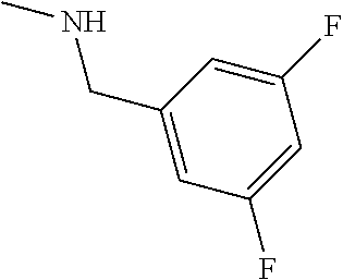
C1=C(F)C=C(F)C=C1CNC
